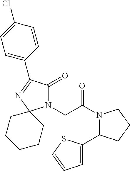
N1(CC(N2C(C3=CC=CS3)CCC2)=O)C(=O)C(C2=CC=C(Cl)C=C2)=NC12CCCCC2
